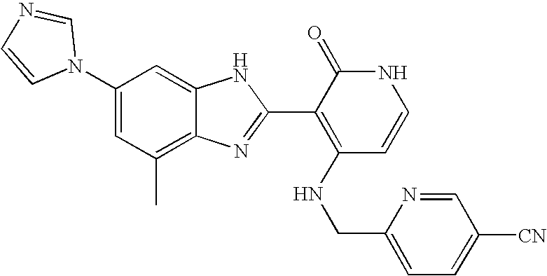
C1(C)=C2C(=CC(N3C=NC=C3)=C1)NC(C1=C(NCC3=CC=C([CN])C=N3)C=CNC1=O)=N2
